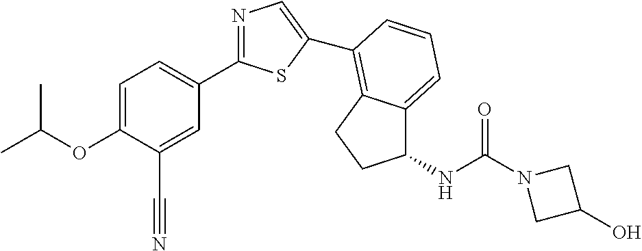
C1=C(OC(C)C)C(C#N)=CC(C2=NC=C(C3=C4C(=CC=C3)C(NC(=O)N3CC(O)C3)CC4)S2)=C1
